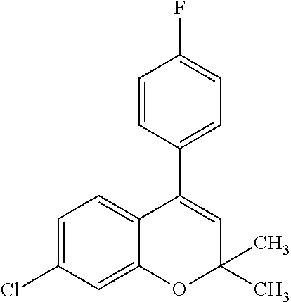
C1=C(Cl)C=C2C(=C1)C(C1=CC=C(F)C=C1)=CC(C)(C)O2
